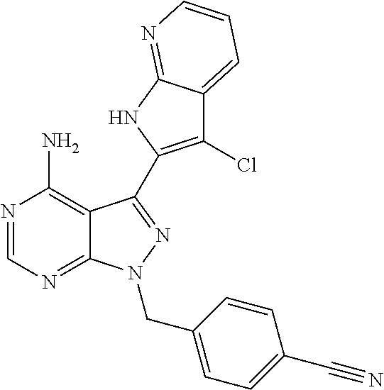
C12=C(N)N=CN=C1N(CC1=CC=C(C#N)C=C1)N=C2C1=C(Cl)C2=CC=CN=C2N1
